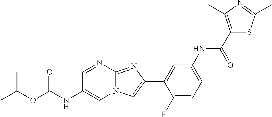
C1=NC2=NC(C3=CC(NC(C4=C(C)N=C(C)S4)=O)=CC=C3F)=CN2C=C1NC(OC(C)C)=O
